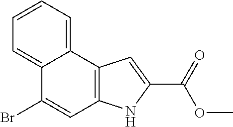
C12=C(C3=CC=CC=C3C(Br)=C1)C=C(C(=O)OC)N2
